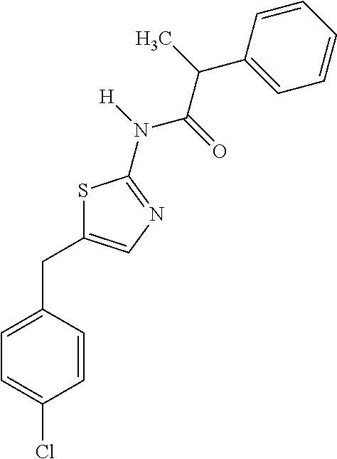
C1=CC(CC2=CN=C(N([H])C(=O)C(C)C3=CC=CC=C3)S2)=CC=C1Cl
